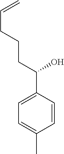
C1=C(C)C=CC(C(CCCC=C)O)=C1
